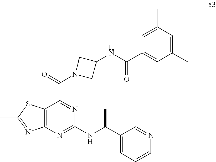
C12=C(N=C(NC(C3=CC=CN=C3)C)N=C1C(=O)N1CC(NC(=O)C3=CC(C)=CC(C)=C3)C1)N=C(C)S2
